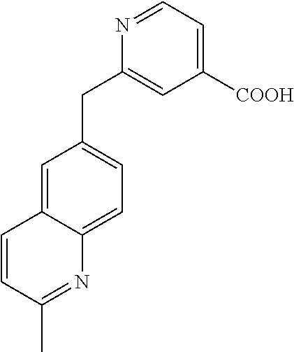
C1=C2C(=CC=C1CC1=CC([COOH])=CC=N1)N=C(C)C=C2
